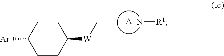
C1CC([W]CC)CCC1[Ar].[A].N[R1]
